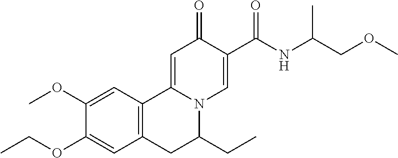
C1(OC)=CC2=C(C=C1OCC)CC(CC)N1C2=CC(=O)C(C(NC(COC)C)=O)=C1
